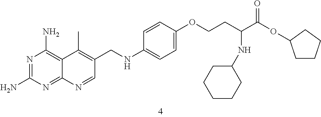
C1=NC2=NC(N)=NC(N)=C2C(C)=C1CNC1=CC=C(OCCC(C(OC2CCCC2)=O)NC2CCCCC2)C=C1
